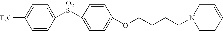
C1([O2S]C2=CC=C(OCCCCN3CCC=CC3)C=C2)=CC=C([F3C])C=C1
